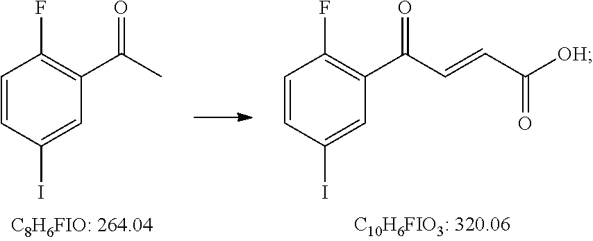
C1=CC(I)=CC(C(=O)C)=C1F.C1=CC(I)=CC(C(=O)C=CC([OH])=O)=C1F
